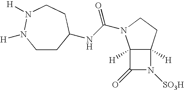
C1CC(NC(N2C3([H])C([H])(CC2)N([SO3H])C3=O)=O)CCN([H])N1[H]
